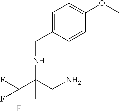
N(C(CN)(C(F)(F)F)C)CC1=CC=C(OC)C=C1
